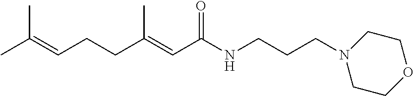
CC(=CCCC(=CC(NCCCN1CCOCC1)=O)C)C
